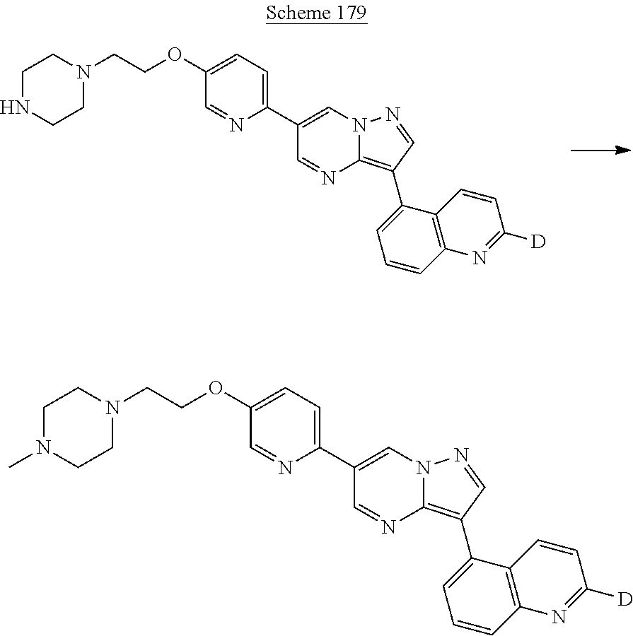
C1NCCN(CCOC2=CC=C(C3=CN4C(=C(C5=CC=CC6=C5C=CC([D])=N6)C=N4)N=C3)N=C2)C1.C1N(C)CCN(CCOC2=CC=C(C3=CN4C(=C(C5=CC=CC6=C5C=CC([D])=N6)C=N4)N=C3)N=C2)C1
